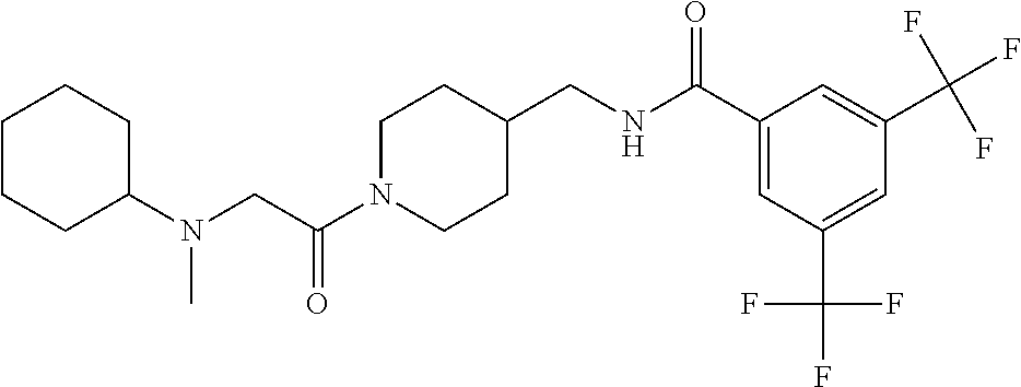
C1CCC(N(CC(N2CCC(CNC(C3=CC(C(F)(F)F)=CC(C(F)(F)F)=C3)=O)CC2)=O)C)CC1
